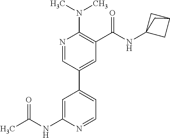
C1(NC(C)=O)=CC(C2=CC(C(NC34CC(C3)C4)=O)=C(N(C)C)N=C2)=CC=N1
